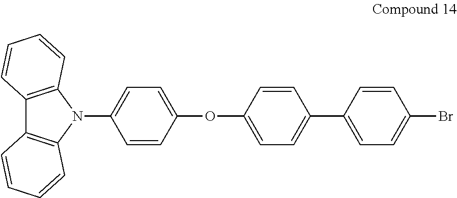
C12=C(N(C3=CC=C(OC4=CC=C(C5=CC=C(Br)C=C5)C=C4)C=C3)C3=C1C=CC=C3)C=CC=C2
